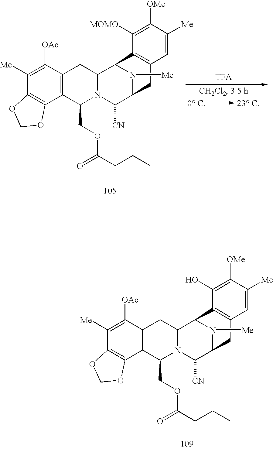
C1([OAc])=C([Me])C2=C(C3=C1CC1N(C3COC(CCC)=O)C([CN])C3N([Me])C1C1=C(C3)C=C([Me])C([OMe])=C1O)OCO2.[TFA].C1([OAc])=C([Me])C2=C(C3=C1CC1N(C3COC(CCC)=O)C([CN])C3N([Me])C1C1=C(C3)C=C([Me])C([OMe])=C1[MOMO])OCO2
